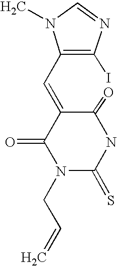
C1(C=C2C(=O)N(CC=C)C(=S)NC2=O)=C(I)N=CN1C
